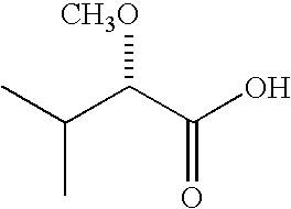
CC(C(C(O)=O)[CH3O])C
